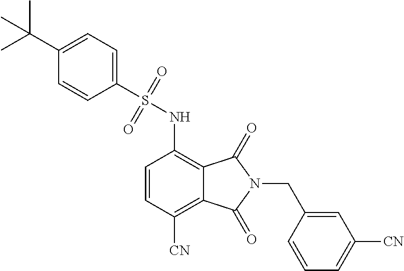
C1=CC([CN])=C2C(=C1NS(=O)(=O)C1=CC=C(C(C)(C)C)C=C1)C(=O)N(CC1=CC([CN])=CC=C1)C2=O
